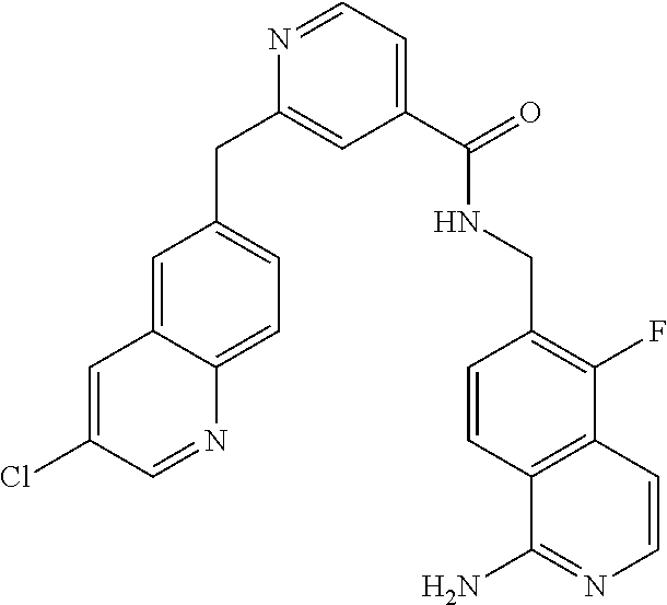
C1=C2C(=CC=C1CC1=CC(C(=O)NCC3=C(F)C4=C(C=C3)C(N)=NC=C4)=CC=N1)N=CC(Cl)=C2
